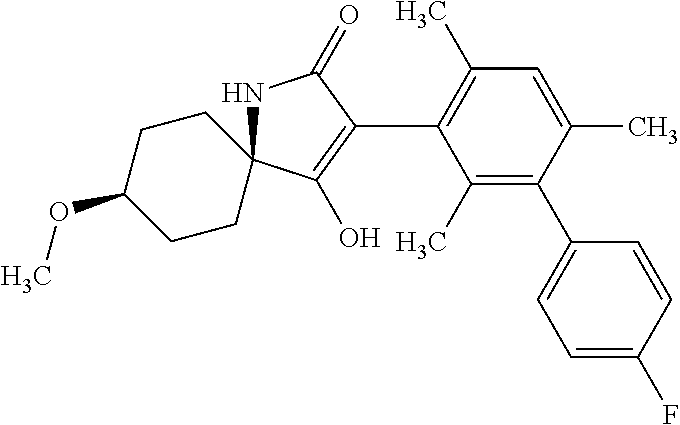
N1C2(C(O)=C(C3=C(C)C=C(C)C(C4=CC=C(F)C=C4)=C3C)C1=O)CCC(OC)CC2
